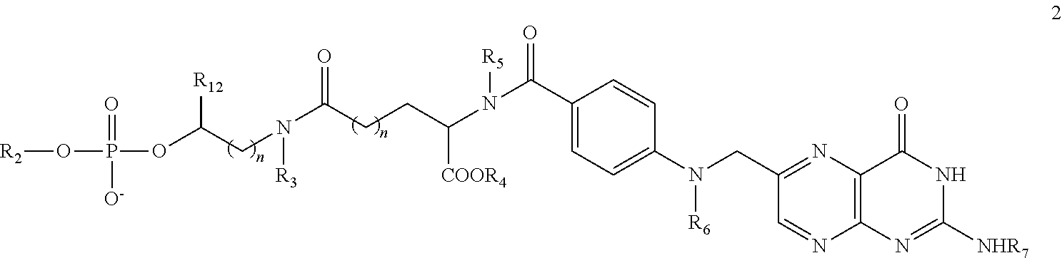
N([R6])(CC1=NC2=C(N=C([NHR7])NC2=O)N=C1)C1=CC=C(C(N([R5])C([COOR4])CCC(=O)N([R3])CC([R12])OP(O[R2])(=O)[O-])=O)C=C1
